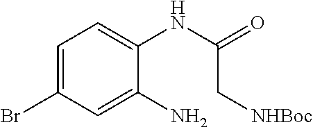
C1=C(Br)C=C(N)C(NC(C[NHBoc])=O)=C1
